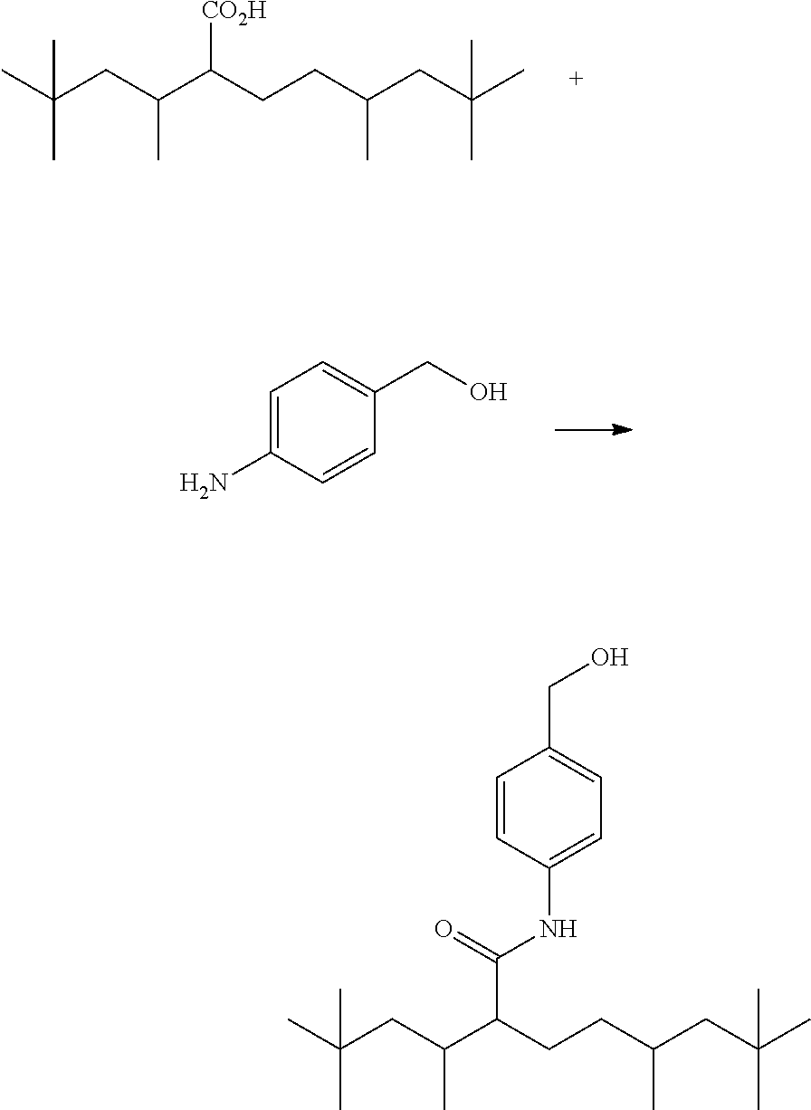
CC(CC(C(CCC(CC(C)(C)C)C)[CO2H])C)(C)C.C1=C(N)C=CC(CO)=C1.C1=CC(NC(=O)C(C(CC(C)(C)C)C)CCC(CC(C)(C)C)C)=CC=C1CO
